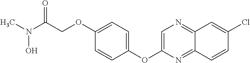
C1(OC2=CN=C3C(=N2)C=CC(Cl)=C3)=CC=C(OCC(N(C)O)=O)C=C1
